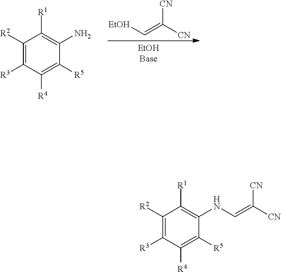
C1([R2])=C([R3])C([R4])=C([R5])C(NC=C([CN])[CN])=C1[R1].C1([R2])=C([R3])C([R4])=C([R5])C(N)=C1[R1].[CN]C([CN])=C[EtOH]
